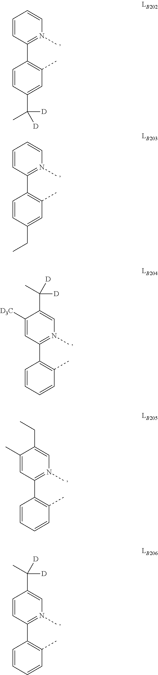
C1(C2=C(C)C=C(C(C)([D])[D])C=C2)=N(C)C=CC=C1.C1(C2=C(C)C=C(CC)C=C2)=N(C)C=CC=C1.C1(C2=C(C)C=CC=C2)=N(C)C=C(C(C)([D])[D])C([D3C])=C1.C1(C2=C(C)C=CC=C2)=N(C)C=C(CC)C(C)=C1.C1(C2=C(C)C=CC=C2)=N(C)C=C(C(C)([D])[D])C=C1
